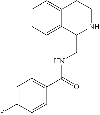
C1=CC=C2C(=C1)CCNC2CNC(C1=CC=C(F)C=C1)=O
